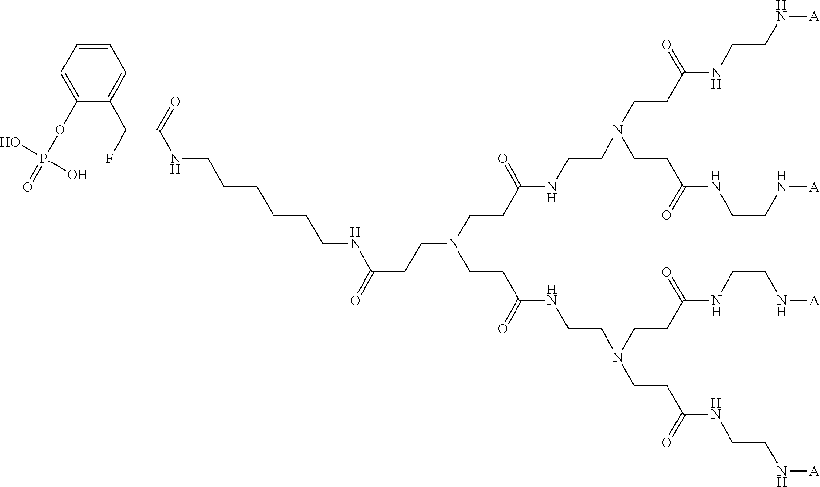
C(CCCNC(C(F)C1=CC=CC=C1OP(=O)(O)O)=O)CCNC(CCN(CCC(NCCN(CCC(NCCN[A])=O)CCC(NCCN[A])=O)=O)CCC(NCCN(CCC(NCCN[A])=O)CCC(NCCN[A])=O)=O)=O
